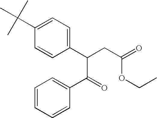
C1=C(C(C)(C)C)C=CC(C(C(=O)C2=CC=CC=C2)CC(=O)OCC)=C1
